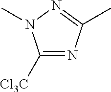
N1=C([Cl3C])N(C)N=C1C
